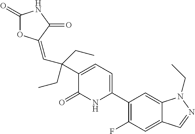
C1(C2=CC=C(C(CC)(C=C3OC(=O)NC3=O)CC)C(=O)N2)=C(F)C=C2C(=C1)N(CC)N=C2
